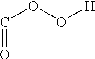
C(OO[H])=O
